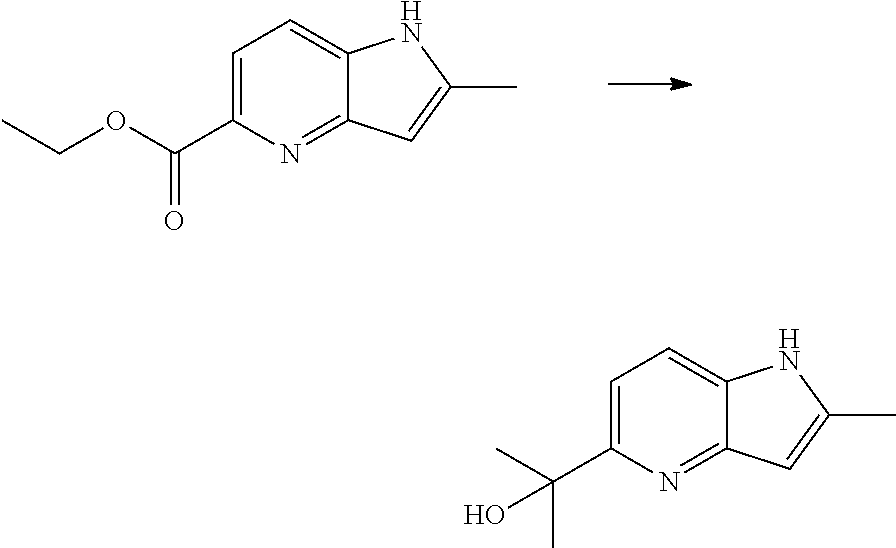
C1=C(C(OCC)=O)N=C2C(=C1)NC(C)=C2.C1=C(C(C)(C)O)N=C2C(=C1)NC(C)=C2
